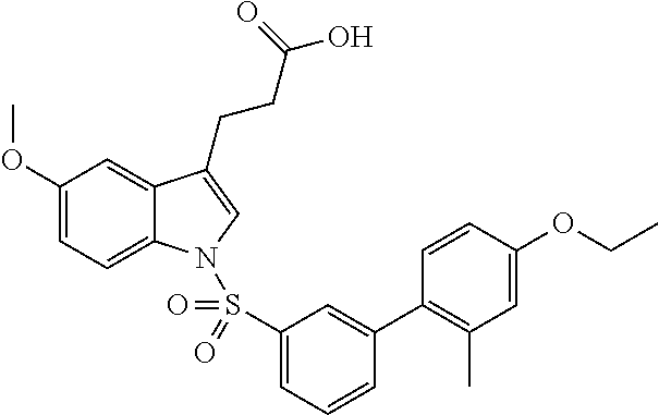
C1(OC)=CC=C2C(=C1)C(CCC(O)=O)=CN2S(C1=CC=CC(C2=C(C)C=C(OCC)C=C2)=C1)(=O)=O
